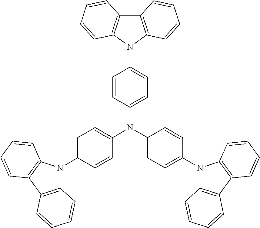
C1=C(N2C3=C(C4=C2C=CC=C4)C=CC=C3)C=CC(N(C2=CC=C(N3C4=C(C5=C3C=CC=C5)C=CC=C4)C=C2)C2=CC=C(N3C4=C(C5=C3C=CC=C5)C=CC=C4)C=C2)=C1
